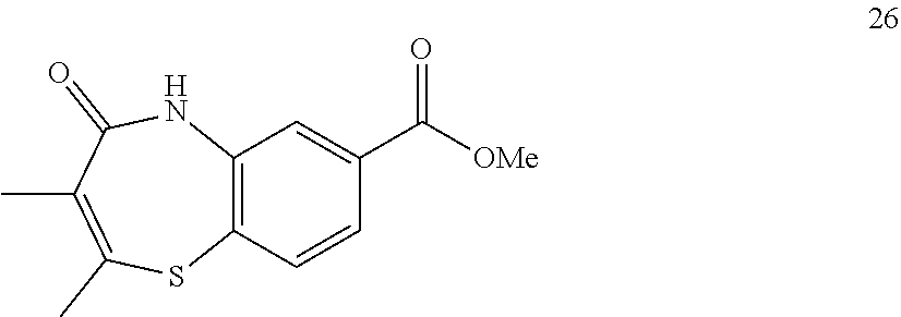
C12=C(C=CC(C([OMe])=O)=C1)SC(C)=C(C)C(=O)N2
